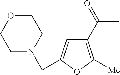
C1(C(=O)C)=C([Me])OC(CN2CCOCC2)=C1
